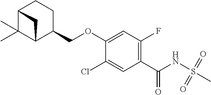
C1(Cl)=CC(C(NS(C)(=O)=O)=O)=C(F)C=C1OCC1CCC2C(C)(C)C1C2
